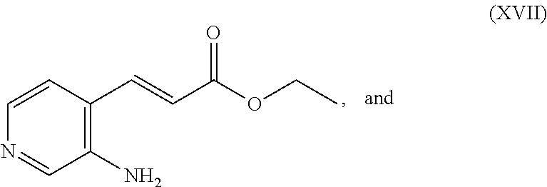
C1=CN=CC(N)=C1C=CC(OCC)=O
